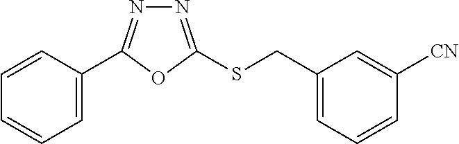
C1=C(C2=NN=C(SCC3=CC=CC([CN])=C3)O2)C=CC=C1
